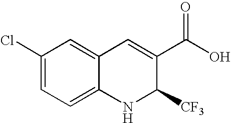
C12=CC=C(Cl)C=C1C=C(C(O)=O)C([CF3])N2
